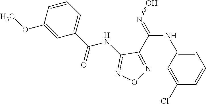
C1=C(NC(=NO)C2=NON=C2NC(C2=CC=CC(OC)=C2)=O)C=C(Cl)C=C1
